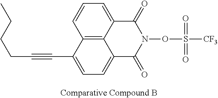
C12=C3C(=CC=C1)C(=O)N(OS([CF3])(=O)=O)C(=O)C3=CC=C2C#CCCCC
